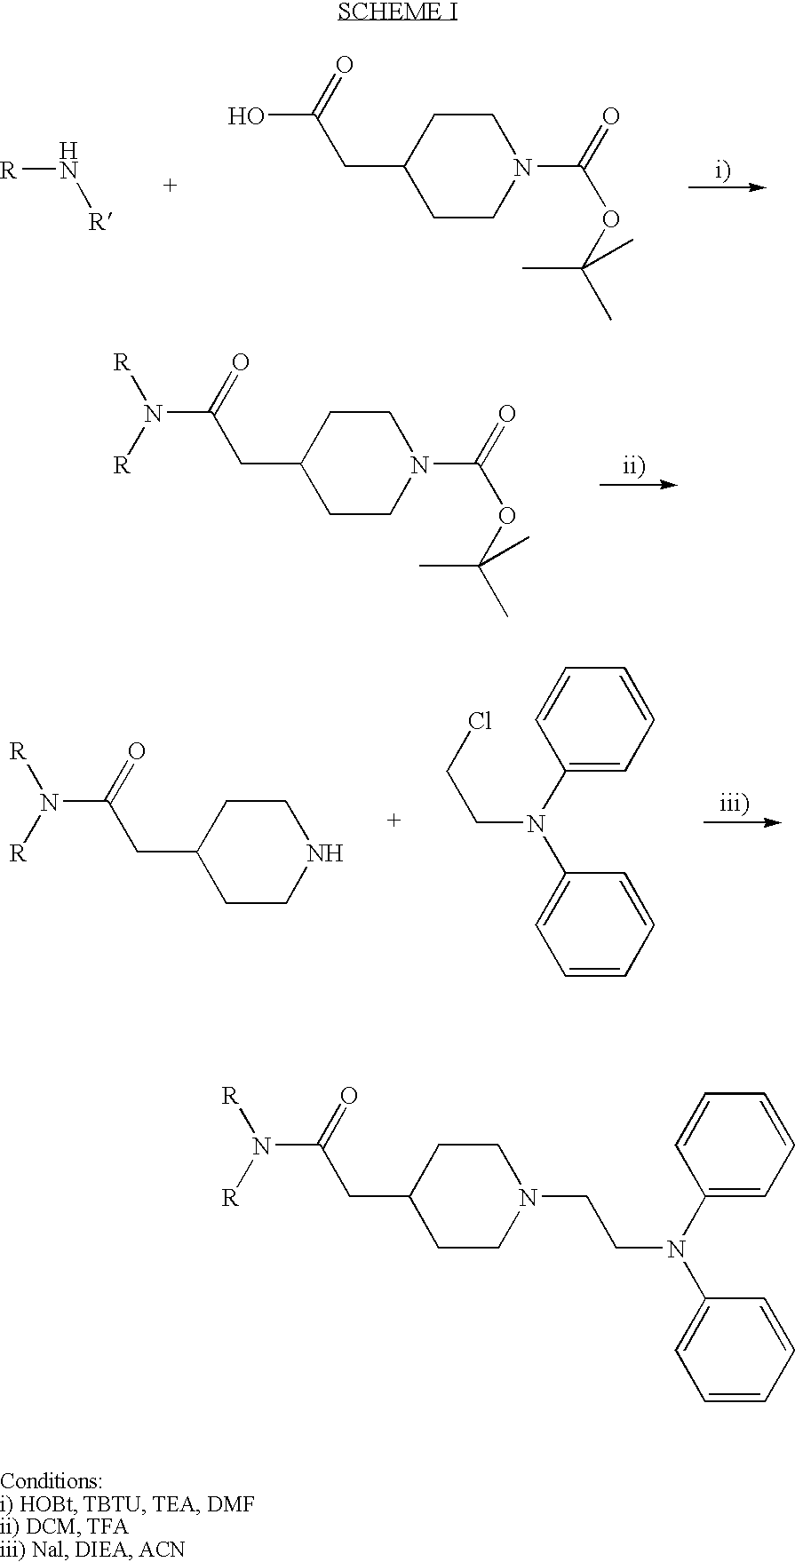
[R]N[R].OC(=O)CC1CCN(C(=O)OC(C)(C)C)CC1.N(C(=O)CC1CCN(C(=O)OC(C)(C)C)CC1)([R])[R].N(C(=O)CC1CCNCC1)([R])[R].C1=CC=C(N(C2=CC=CC=C2)CCCl)C=C1.N(C(=O)CC1CCN(CCN(C2=CC=CC=C2)C2=CC=CC=C2)CC1)([R])[R]
